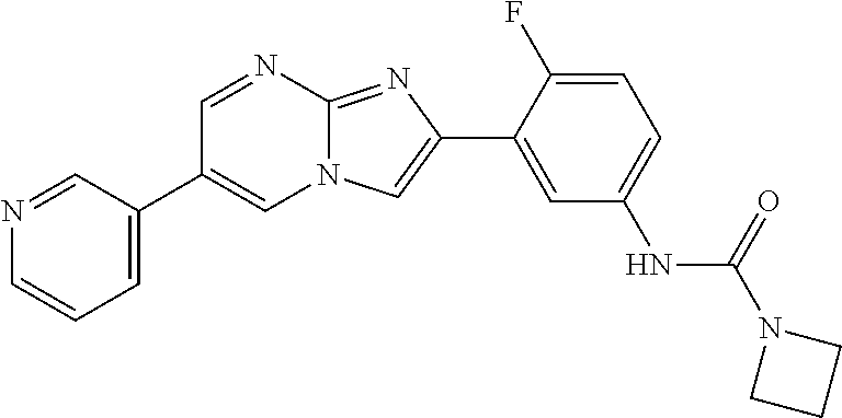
C1=NC2=NC(C3=CC(NC(N4CCC4)=O)=CC=C3F)=CN2C=C1C1=CC=CN=C1
